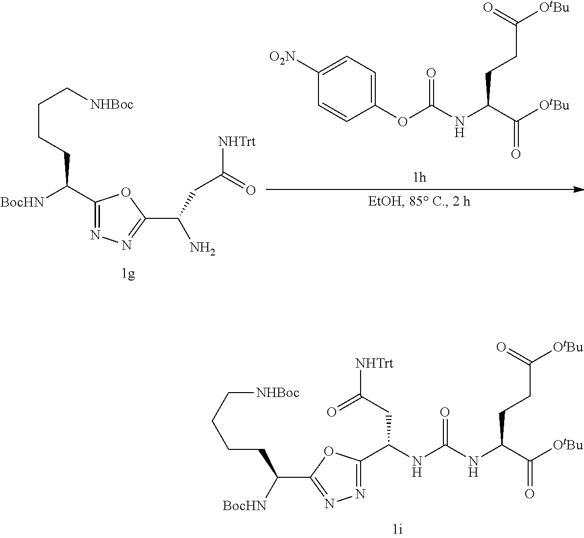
[NHBoc]CCCCC(C1=NN=C(C(CC([NHTrt])=O)N)O1)[BocHN].C1(OC(NC(CCC(=O)[OtBu])C(=O)[OtBu])=O)=CC=C([O2N])C=C1.[NHBoc]CCCCC([BocHN])C1=NN=C(C(CC(=O)[NHTrt])NC(=O)NC(CCC([OtBu])=O)C(=O)[OtBu])O1
